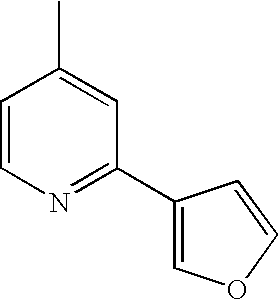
C1=CN=C(C2=COC=C2)C=C1C
